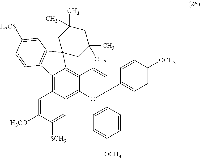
C12=C3C(=C4C(=C1C1(C5=C2C=CC([H3CS])=C5)CC(C)(C)CC(C)(C)C1)C=CC(C1=CC=C([OCH3])C=C1)(C1=CC=C([OCH3])C=C1)O4)C=C([SCH3])C([H3CO])=C3
